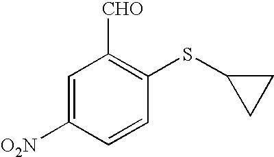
C1=C([O2N])C=CC(SC2CC2)=C1[CHO]
